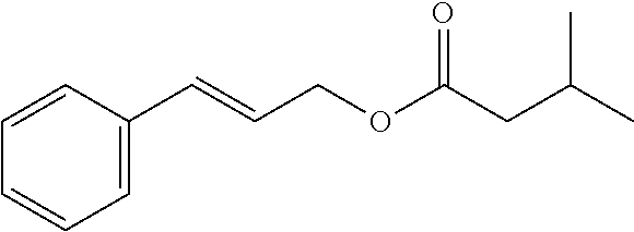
C1=CC=CC=C1C=CCOC(CC(C)C)=O
